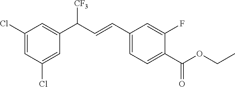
C1(C=CC(C2=CC(Cl)=CC(Cl)=C2)[CF3])=CC=C(C(OCC)=O)C(F)=C1
